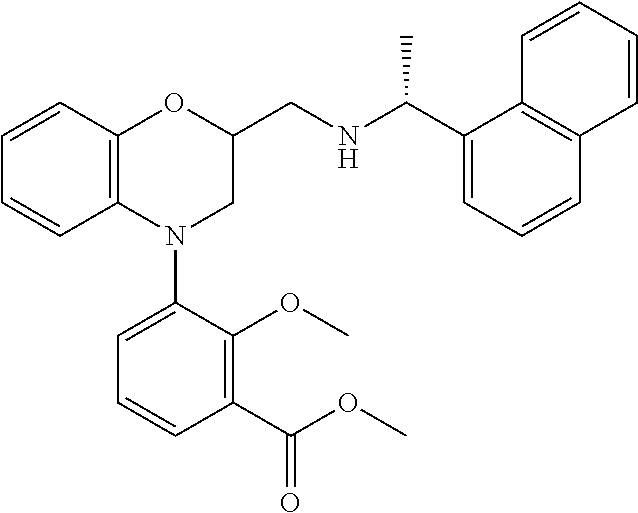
C1=CC2=C(C=C1)N(C1=CC=CC(C(OC)=O)=C1OC)CC(CNC(C1=CC=CC3=C1C=CC=C3)C)O2
